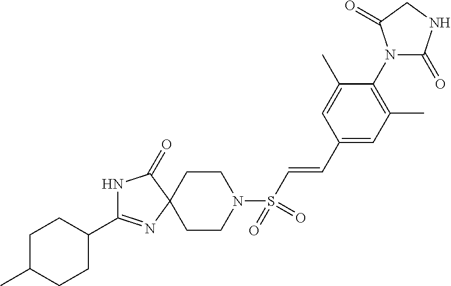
C1C(C)CCC(C2=NC3(C(=O)N2)CCN(S(C=CC2=CC(C)=C(N4C(=O)NCC4=O)C(C)=C2)(=O)=O)CC3)C1
